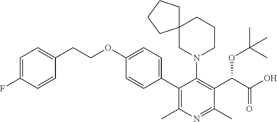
C1(C2=CC=C(OCCC3=CC=C(F)C=C3)C=C2)=C(C)N=C(C)C(C(C(O)=O)OC(C)(C)C)=C1N1CCCC2(C1)CCCC2
